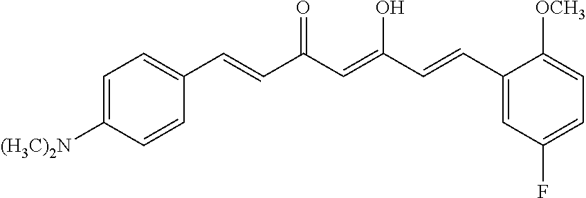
C1=C([(H3C)2N])C=CC(C=CC(C=C(O)C=CC2=CC(F)=CC=C2[OCH3])=O)=C1
